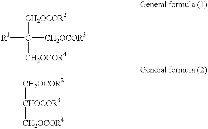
[R1]C([CH2OCOR3])([CH2OCOR2])[CH2OCOR4].[CH2OCOR2][CHOCOR3][CH2OCOR4]
